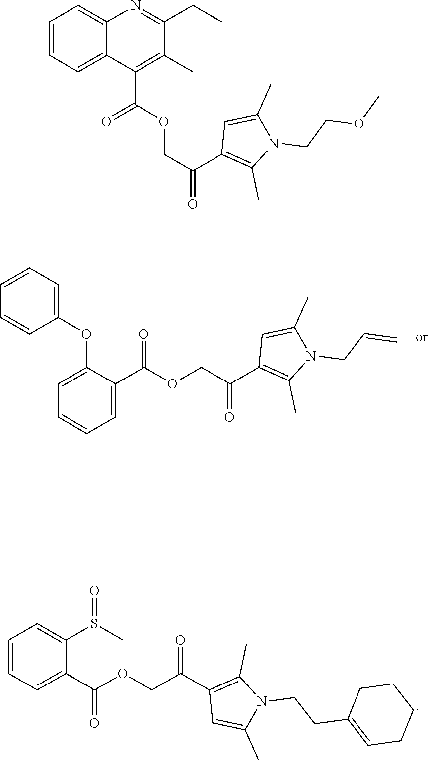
C1=CC=C(OC2=CC=CC=C2C(OCC(C2=C(C)N(CC=C)C(C)=C2)=O)=O)C=C1.C1=CC=C(C(OCC(C2=C(C)N(CCC3=CCCCC3)C(C)=C2)=O)=O)C(S(C)=O)=C1.C1=CC=C2C(=C1)N=C(CC)C(C)=C2C(=O)OCC(=O)C1=C(C)N(CCOC)C(C)=C1
